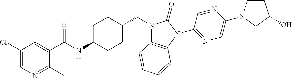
C1(Cl)=CN=C(C)C(C(NC2CCC(CN3C4=C(N(C5=NC=C(N6CCC(O)C6)N=C5)C3=O)C=CC=C4)CC2)=O)=C1
